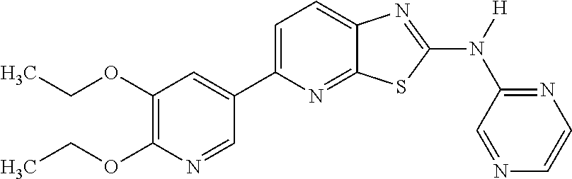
C1(OCC)=C(OCC)N=CC(C2=CC=C3C(=N2)SC(N([H])C2=NC=CN=C2)=N3)=C1
